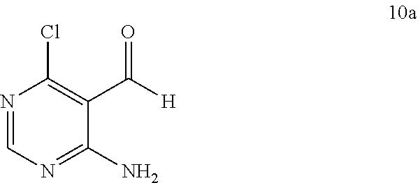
N1=CN=C(N)C(C(=O)[H])=C1Cl
